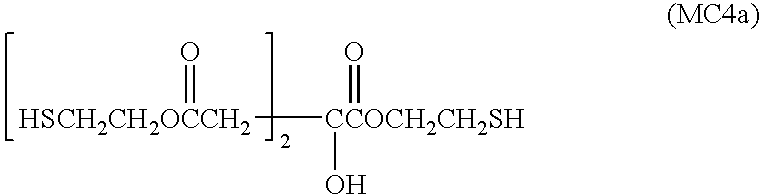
[HSCH2CH2OCCH2]([CCOCH2CH2SH](O)=O)=O
